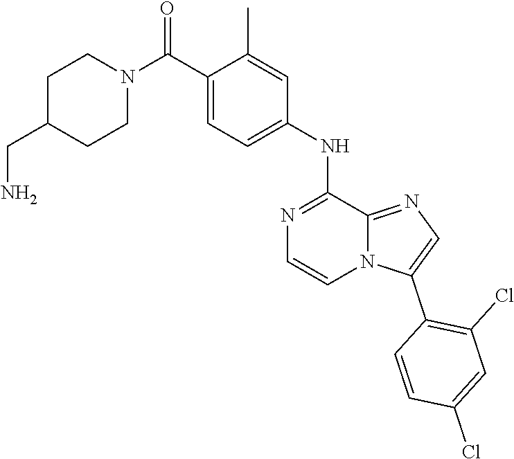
C1(NC2=CC=C(C(N3CCC(CN)CC3)=O)C(C)=C2)=NC=CN2C1=NC=C2C1=C(Cl)C=C(Cl)C=C1
